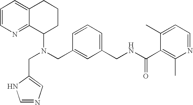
N(CC1=CC(CNC(C2=C(C)N=CC=C2C)=O)=CC=C1)(C1CCCC2=CC=CN=C12)CC1=CN=CN1
